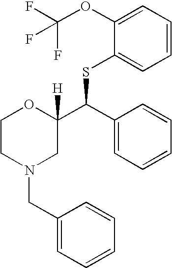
C1(OC(F)(F)F)=CC=CC=C1SC(C1([H])OCCN(CC2=CC=CC=C2)C1)C1=CC=CC=C1
